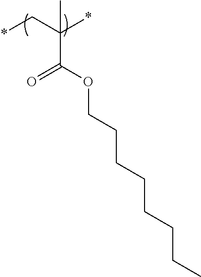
*CC(*)(C)C(OCCCCCCCC)=O
